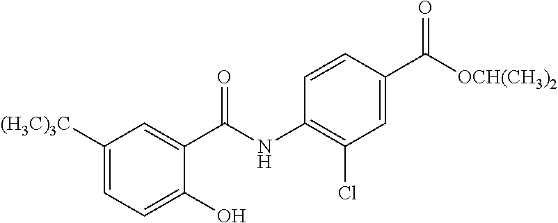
C1(O)=CC=C([(H3C)3C])C=C1C(NC1=C(Cl)C=C(C([OCH(CH3)2])=O)C=C1)=O
